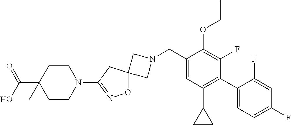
C1N(CC2=CC(C3CC3)=C(C3=CC=C(F)C=C3F)C(F)=C2OCC)CC12ON=C(N1CCC(C(=O)O)(C)CC1)C2
